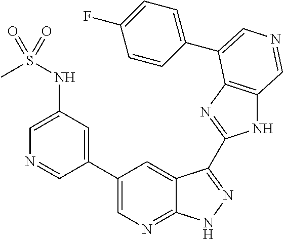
C1(C2=CN=C3C(=C2)C(C2=NC4=C(N2)C=NC=C4C2=CC=C(F)C=C2)=NN3)=CC(NS(C)(=O)=O)=CN=C1
